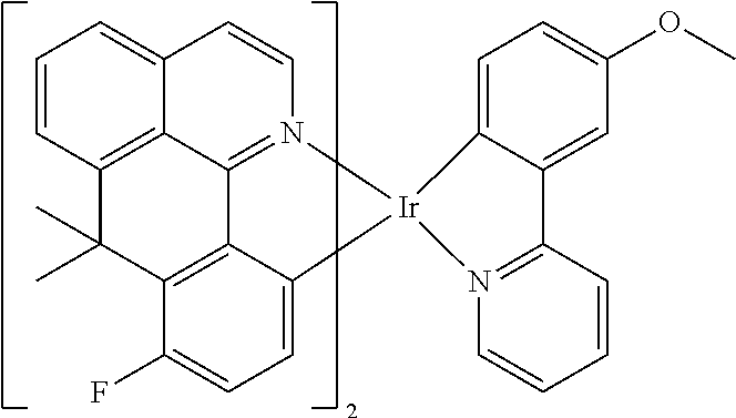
C1=C2C(=CC(OC)=C1)C1=N(C=CC=C1)[Ir]21N2=C3C4=C(C=CC=C4C=C2)C(C)(C)C2=C3C1=CC=C2F
